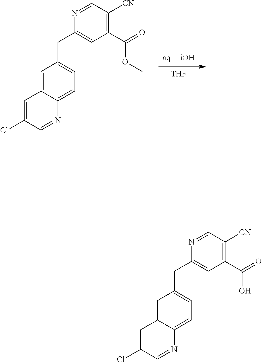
C1=C2C(=CC=C1CC1=CC(C(=O)O)=C([CN])C=N1)N=CC(Cl)=C2.C1=C2C(=CC=C1CC1=CC(C(=O)OC)=C([CN])C=N1)N=CC(Cl)=C2.[aq. LiOH].[THF]
